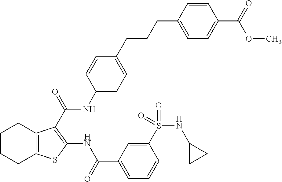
C1CCC2=C(C1)C(C(=O)NC1=CC=C(CCCC3=CC=C(C(=O)OC)C=C3)C=C1)=C(NC(C1=CC=CC(S(NC3CC3)(=O)=O)=C1)=O)S2
